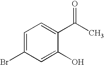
C1=C(Br)C=C(O)C(C(C)=O)=C1
